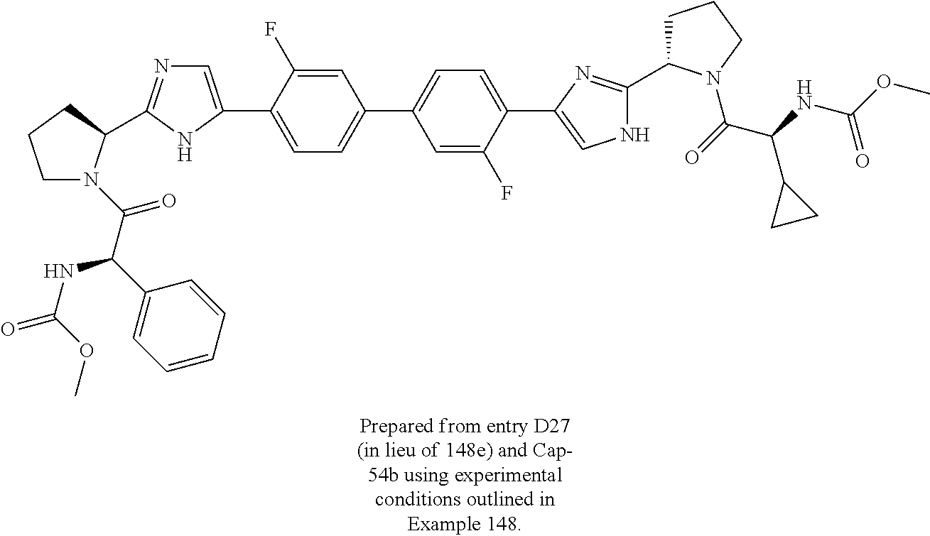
C1N(C(=O)C(C2=CC=CC=C2)NC(=O)OC)C(C2=NC=C(C3=CC=C(C4=CC=C(C5=CNC(C6CCCN6C(=O)C(NC(OC)=O)C6CC6)=N5)C(F)=C4)C=C3F)N2)CC1
